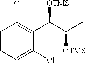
C1=CC=C(Cl)C(C(C(C)[OTMS])[OTMS])=C1Cl
